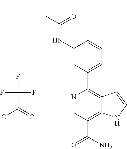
C1(NC(C=C)=O)=CC(C2=C3C(=C(C(N)=O)C=N2)NC=C3)=CC=C1.FC(C(=O)O)(F)F
